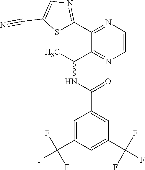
S1C(C2=NC=CN=C2C(C)NC(=O)C2=CC(C(F)(F)F)=CC(C(F)(F)F)=C2)=NC=C1C#N
